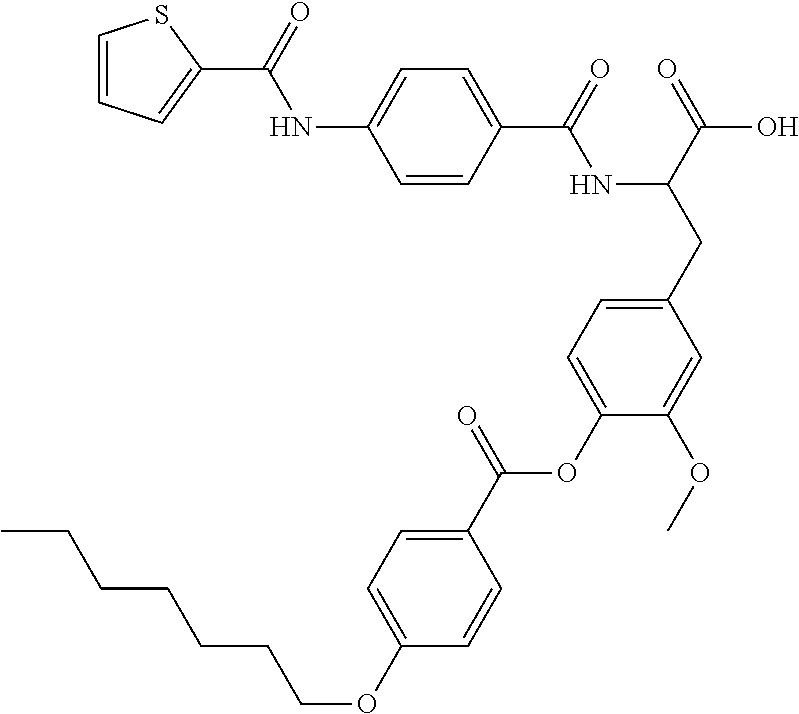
C1=CC(C(=O)NC(CC2=CC=C(OC(C3=CC=C(OCCCCCCC)C=C3)=O)C(OC)=C2)C(=O)O)=CC=C1NC(=O)C1=CC=CS1
